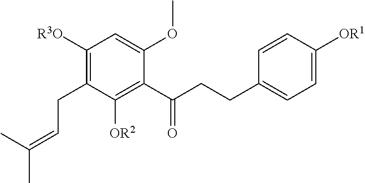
C1([R3O])=C(CC=C(C)C)C([OR2])=C(C(CCC2=CC=C([OR1])C=C2)=O)C(OC)=C1
